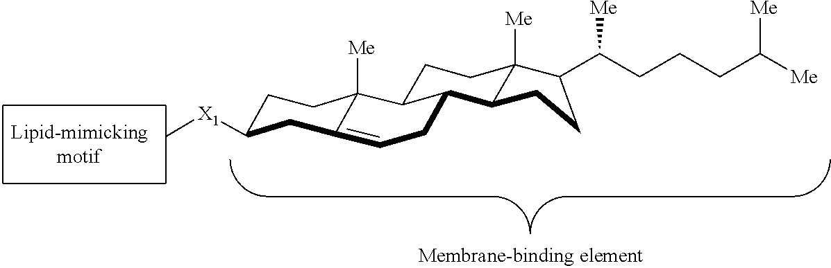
C[X1]C1CCC2([Me])C(=CCC3C2CCC2([Me])C3CCC2C(CCCC([Me])[Me])[Me])C1
